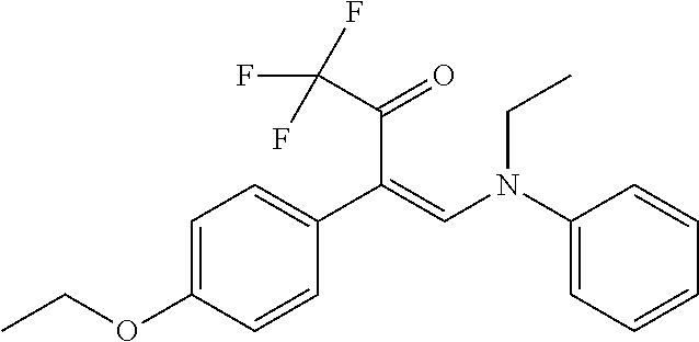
C1(C(C(=O)C(F)(F)F)=CN(C2=CC=CC=C2)CC)=CC=C(OCC)C=C1
